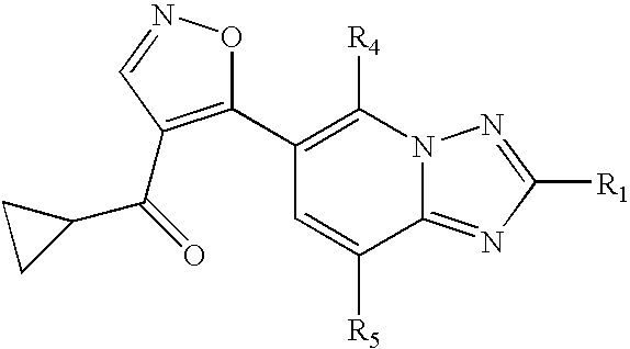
C1(C2=C([R4])N3C(=NC([R1])=N3)C([R5])=C2)=C(C(=O)C2CC2)C=NO1
